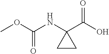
COC(NC1(C(O)=O)CC1)=O
